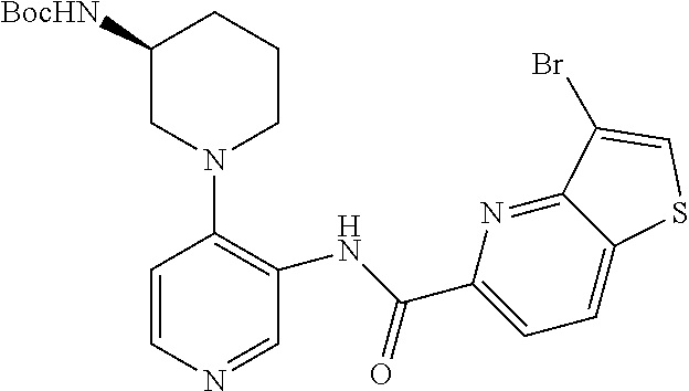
C1([BocHN])CN(C2=C(NC(=O)C3=CC=C4C(=N3)C(Br)=CS4)C=NC=C2)CCC1
